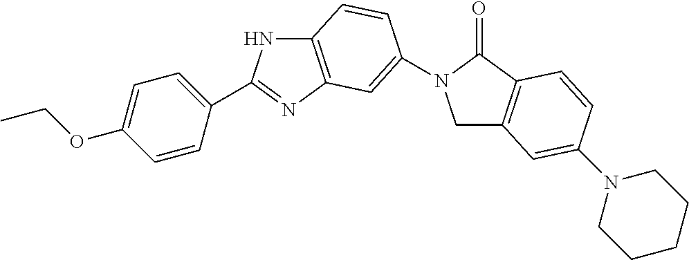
C1C2=C(C(=O)N1C1=CC3=C(NC(C4=CC=C(OCC)C=C4)=N3)C=C1)C=CC(N1CCCCC1)=C2
